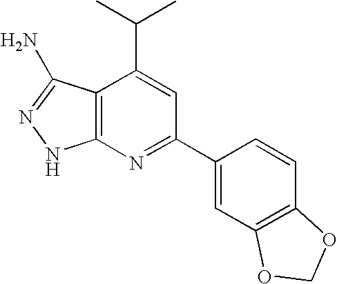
C12=C(N=C(C3=CC4=C(C=C3)OCO4)C=C1C(C)C)NN=C2N
